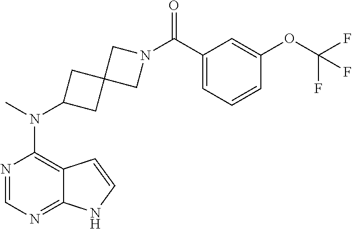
N1=CN=C2C(=C1N(C)C1CC3(C1)CN(C(C1=CC=CC(OC(F)(F)F)=C1)=O)C3)C=CN2
